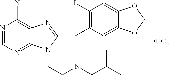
N1=CN=C2C(=C1N)N=C(CC1=C(I)C=C3C(=C1)OCO3)N2CCNCC(C)C
